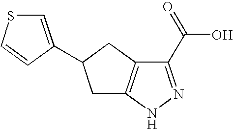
C1C2=C(CC1C1=CSC=C1)C(C(O)=O)=NN2
